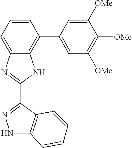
C12=CC=CC(C3=CC([OMe])=C([OMe])C([OMe])=C3)=C1NC(C1=NNC3=C1C=CC=C3)=N2
